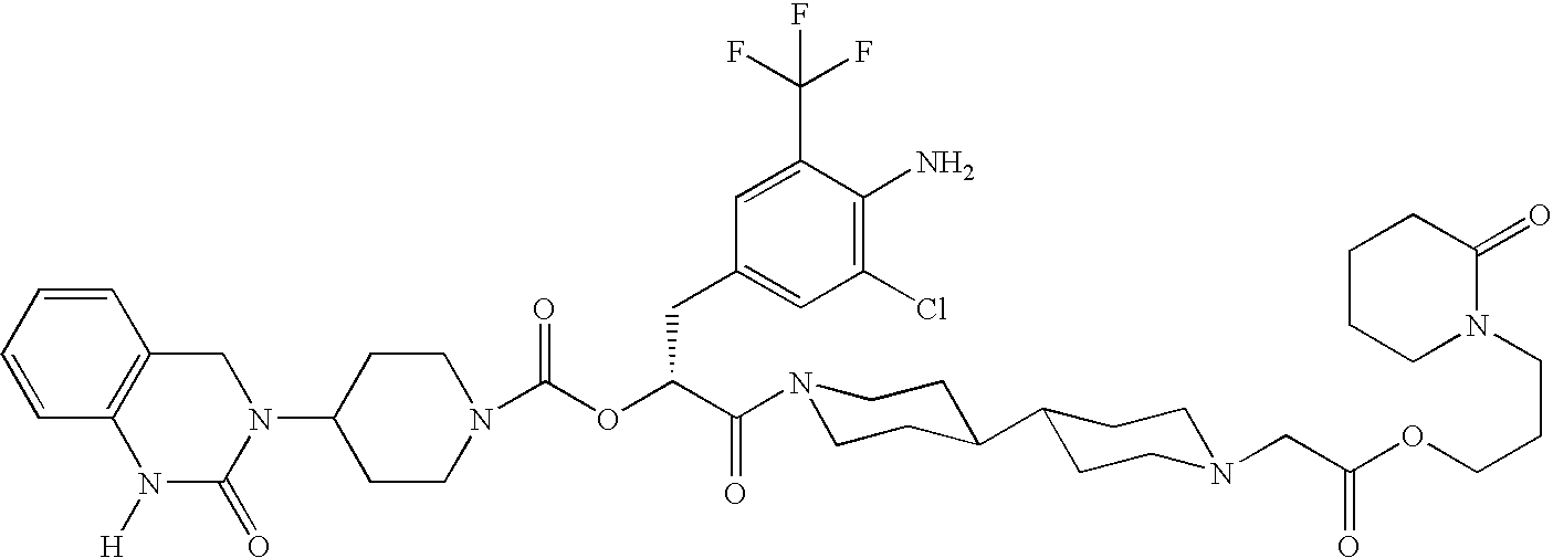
C1(N2CC3=C(N([H])C2=O)C=CC=C3)CCN(C(OC(C(N2CCC(C3CCN(CC(OCCCN4C(=O)CCCC4)=O)CC3)CC2)=O)CC2=CC(Cl)=C(N)C(C(F)(F)F)=C2)=O)CC1
